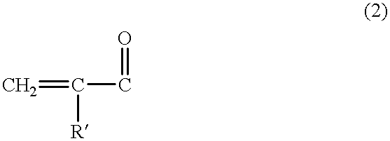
C=C(C=O)[R]
